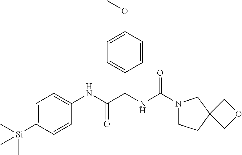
N1(C(NC(C(NC2=CC=C([Si](C)(C)C)C=C2)=O)C2=CC=C(OC)C=C2)=O)CCC2(C1)COC2
